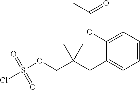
C1(CC(COS(Cl)(=O)=O)(C)C)=CC=CC=C1OC(C)=O
